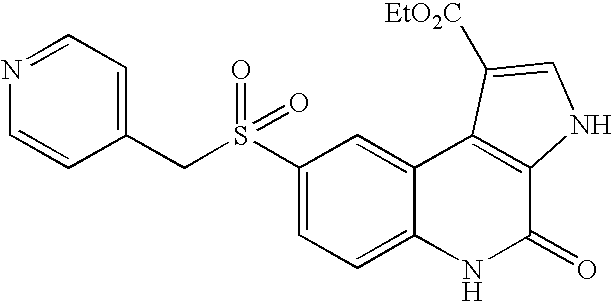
C1=CC(CS(C2=CC=C3C(=C2)C2=C(C(=O)N3)NC=C2[EtO2C])(=O)=O)=CC=N1
